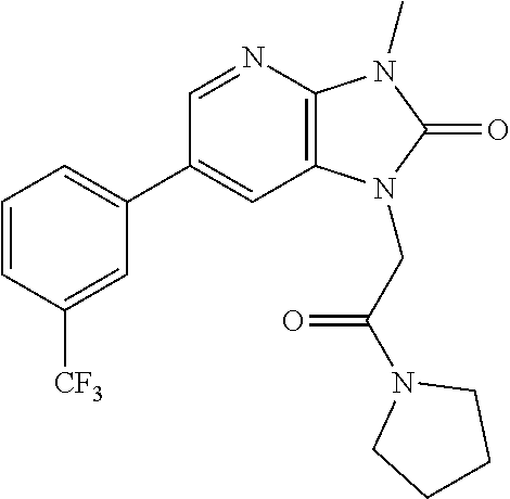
C1(C2=CC=CC([CF3])=C2)=CC2=C(N=C1)N(C)C(=O)N2CC(N1CCCC1)=O
